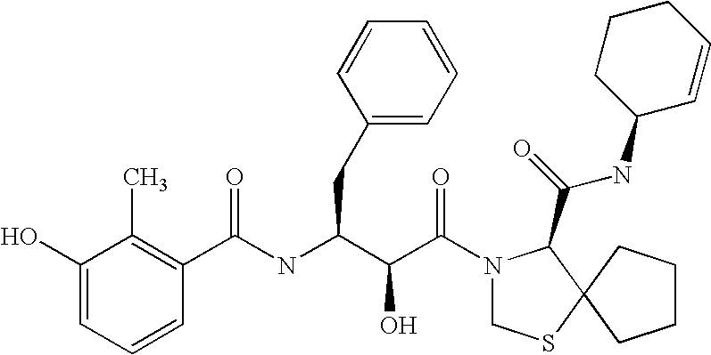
C(NC(C(C(N1CSC2(C1C(NC1C=CCCC1)=O)CCCC2)=O)O)CC1=CC=CC=C1)(C1=C(C)C(O)=CC=C1)=O
